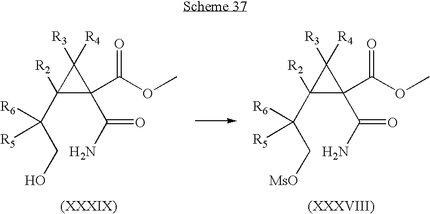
C(C(C1([R2])C(C(N)=O)(C(OC)=O)C1([R3])[R4])([R6])[R5])O.C(C(C1([R2])C(C(N)=O)(C(OC)=O)C1([R3])[R4])([R6])[R5])[MsO]
